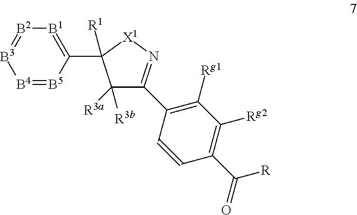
[B4]1=[B5]C(C2([R1])C([R3b])([R3a])C(C3=C([Rg1])C([Rg2])=C(C([R])=O)C=C3)=N[X1]2)=[B1][B2]=[B3]1
